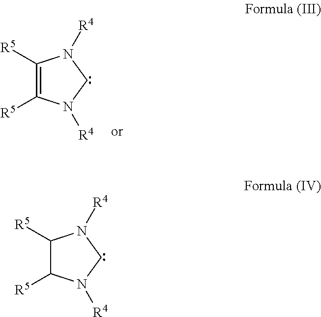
C1([R5])=C([R5])N([R4])CN1[R4].C1([R5])C([R5])N([R4])CN1[R4]
